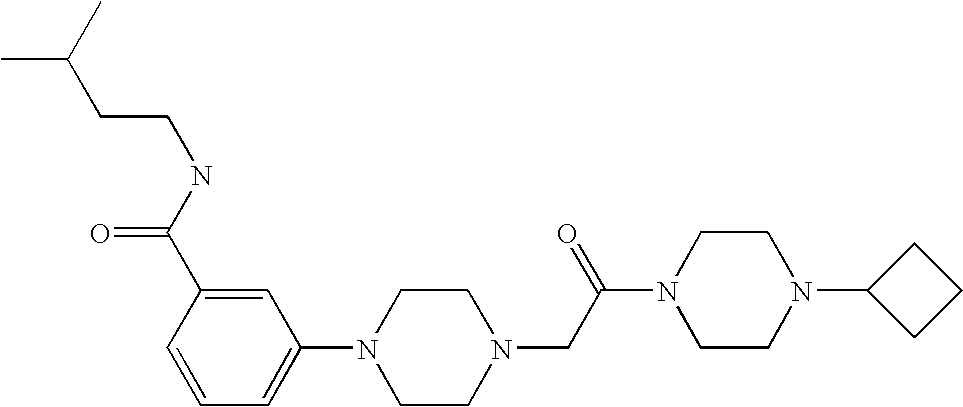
C(CNC(C1=CC(N2CCN(CC(N3CCN(C4CCC4)CC3)=O)CC2)=CC=C1)=O)C(C)C
